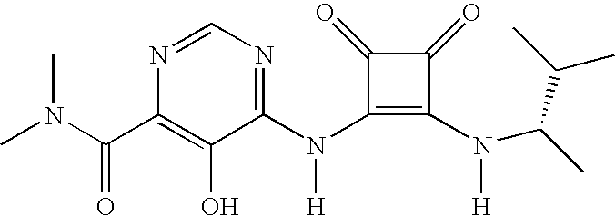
N(C1=C(N(C(C)C(C)C)[H])C(=O)C1=O)(C1=NC=NC(C(N(C)C)=O)=C1O)[H]
